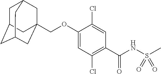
C1=C(OCC23CC4CC(CC(C2)C4)C3)C(Cl)=CC(C(NS(C)(=O)=O)=O)=C1Cl
